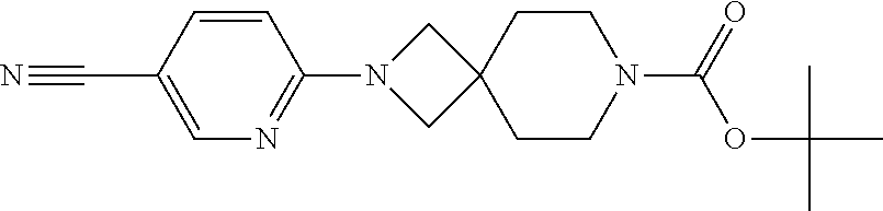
C1(C#N)=CN=C(N2CC3(C2)CCN(C(=O)OC(C)(C)C)CC3)C=C1
